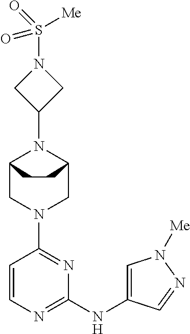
C12CN(C3=NC(NC4=CN([Me])N=C4)=NC=C3)CC(N1C1CN(S(=O)([Me])=O)C1)CC2
